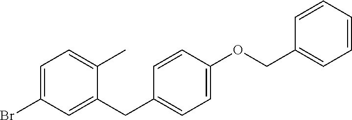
C1=C(Br)C=C(CC2=CC=C(OCC3=CC=CC=C3)C=C2)C(C)=C1
